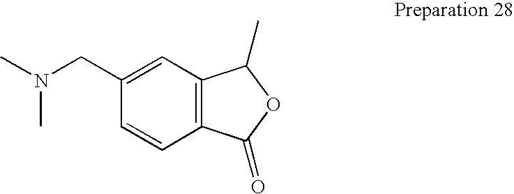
C1(CN(C)C)=CC2=C(C=C1)C(=O)OC2C
